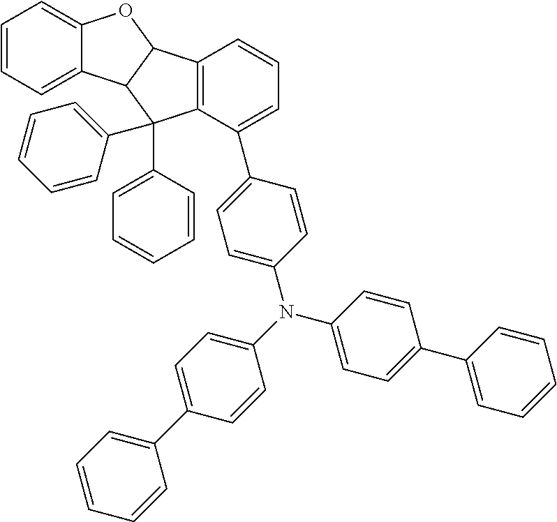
C1=CC=C2C(=C1)OC1C2C(C2=CC=CC=C2)(C2=CC=CC=C2)C2=C1C=CC=C2C1=CC=C(N(C2=CC=C(C3=CC=CC=C3)C=C2)C2=CC=C(C3=CC=CC=C3)C=C2)C=C1
